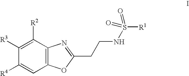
C1([R2])=C([R3])C([R4])=CC2=C1N=C(CCNS([R1])(=O)=O)O2
